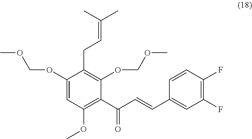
C1(OCOC)=CC(OC)=C(C(C=CC2=CC(F)=C(F)C=C2)=O)C(OCOC)=C1CC=C(C)C
